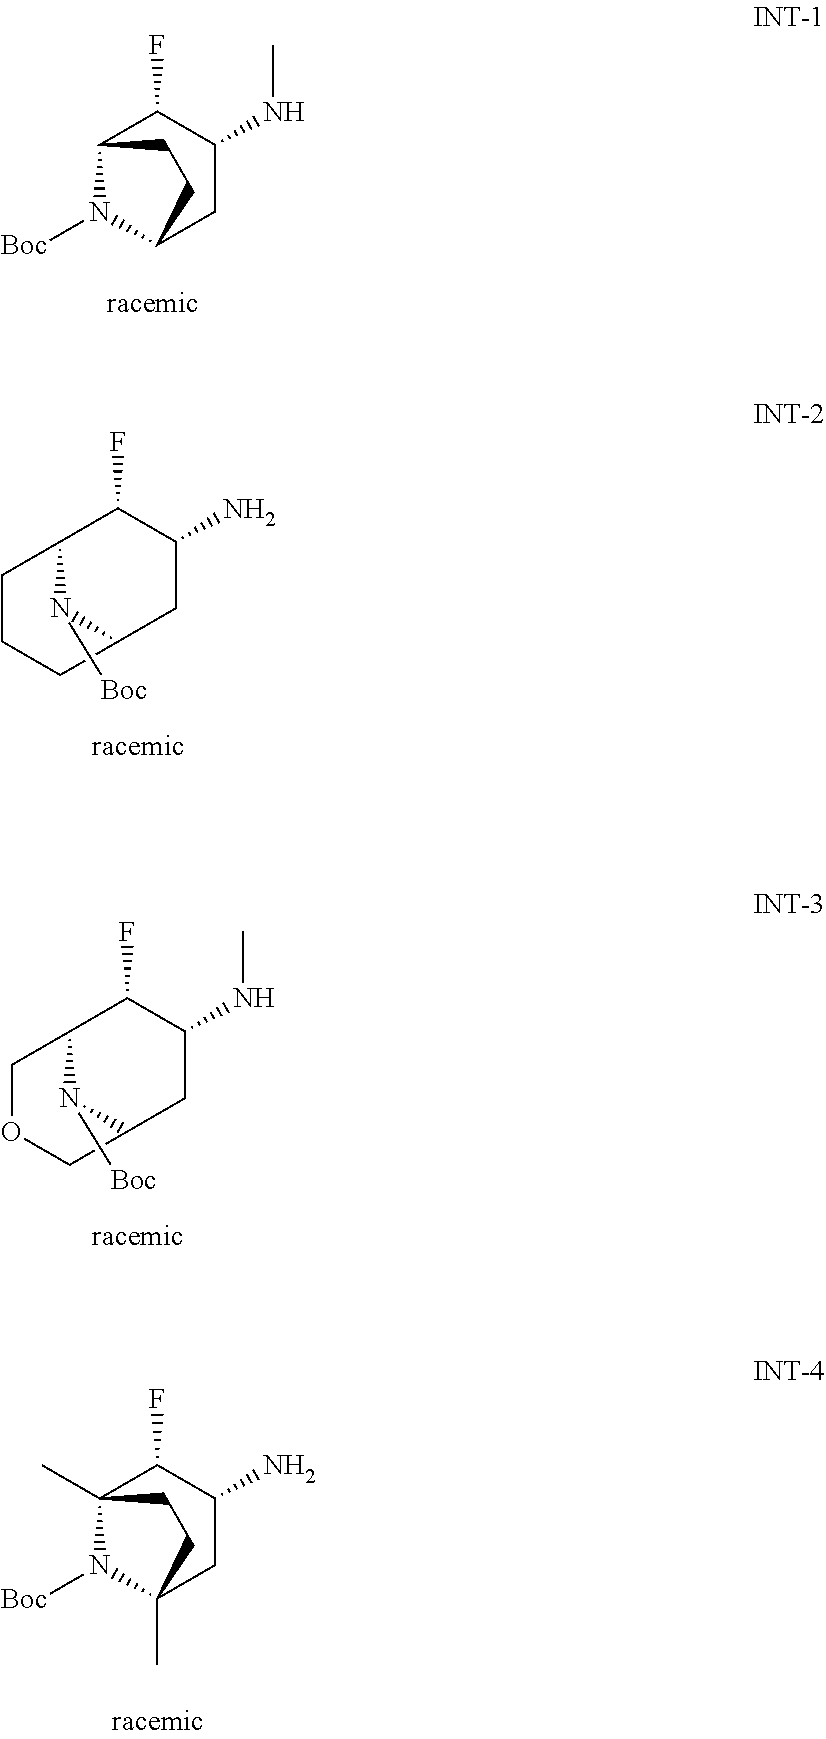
C12N([Boc])C(CC(NC)C1F)CC2.C12N([Boc])C(CC(NC)C1F)COC2.C12N([Boc])C(CC(N)C1F)CCC2.C12(C)N([Boc])C(C)(CC(N)C1F)CC2
